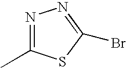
N1=C(C)SC(Br)=N1
